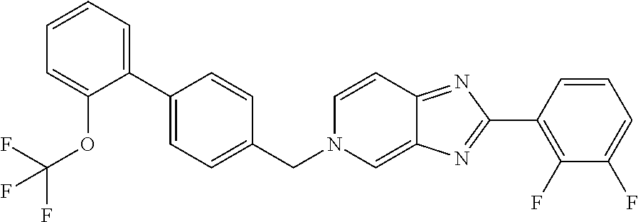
C1=CC=C(C2=CC=C(CN3C=C4C(=NC(C5=C(F)C(F)=CC=C5)=N4)C=C3)C=C2)C(OC(F)(F)F)=C1
